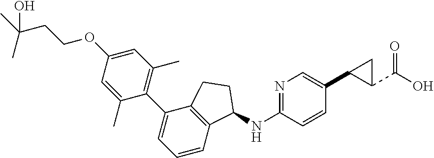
N1=C(NC2C3=C(C(C4=C(C)C=C(OCCC(C)(C)O)C=C4C)=CC=C3)CC2)C=CC(C2C(C(=O)O)C2)=C1
